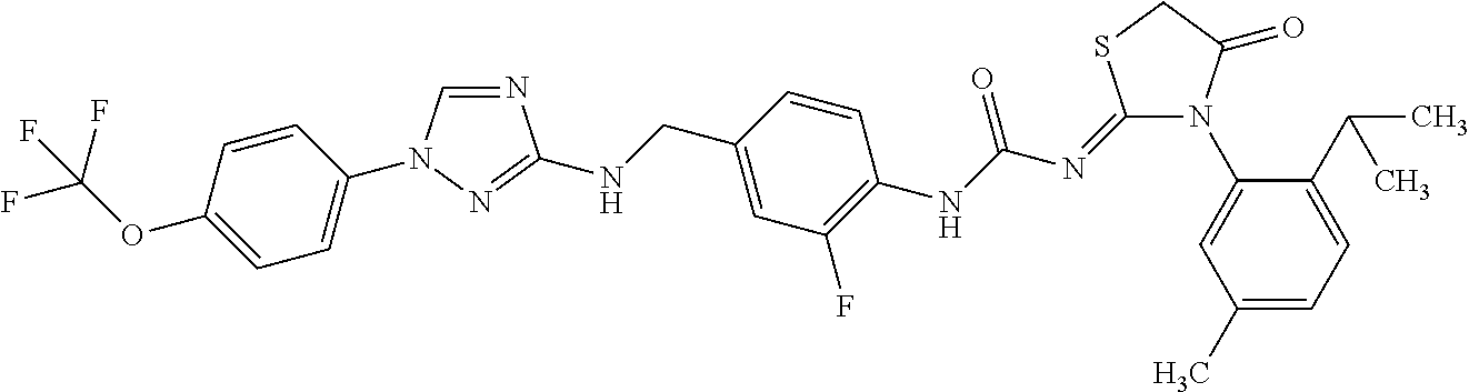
N1(C2=CC(C)=CC=C2C(C)C)C(=O)CSC1=NC(NC1=C(F)C=C(CNC2=NN(C3=CC=C(OC(F)(F)F)C=C3)C=N2)C=C1)=O
